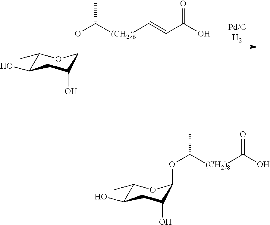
[Pd/CH2].C1(C)C(O)CC(O)C(OC([(CH2)6]C=CC(O)=O)C)O1.C1(C)C(O)CC(O)C(OC([(CH2)8]C(O)=O)C)O1
